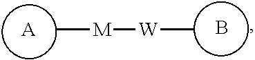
[A].B.C[M][W]C
